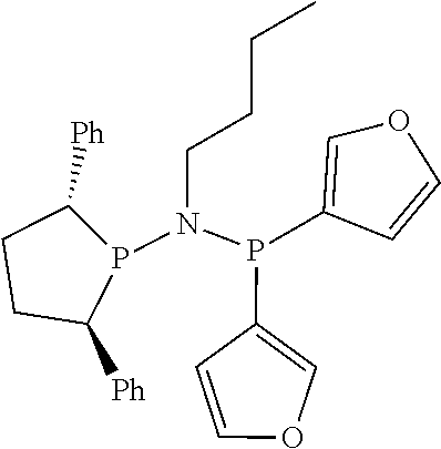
P(N(CCCC)P1C([Ph])CCC1[Ph])(C1=COC=C1)C1=COC=C1
